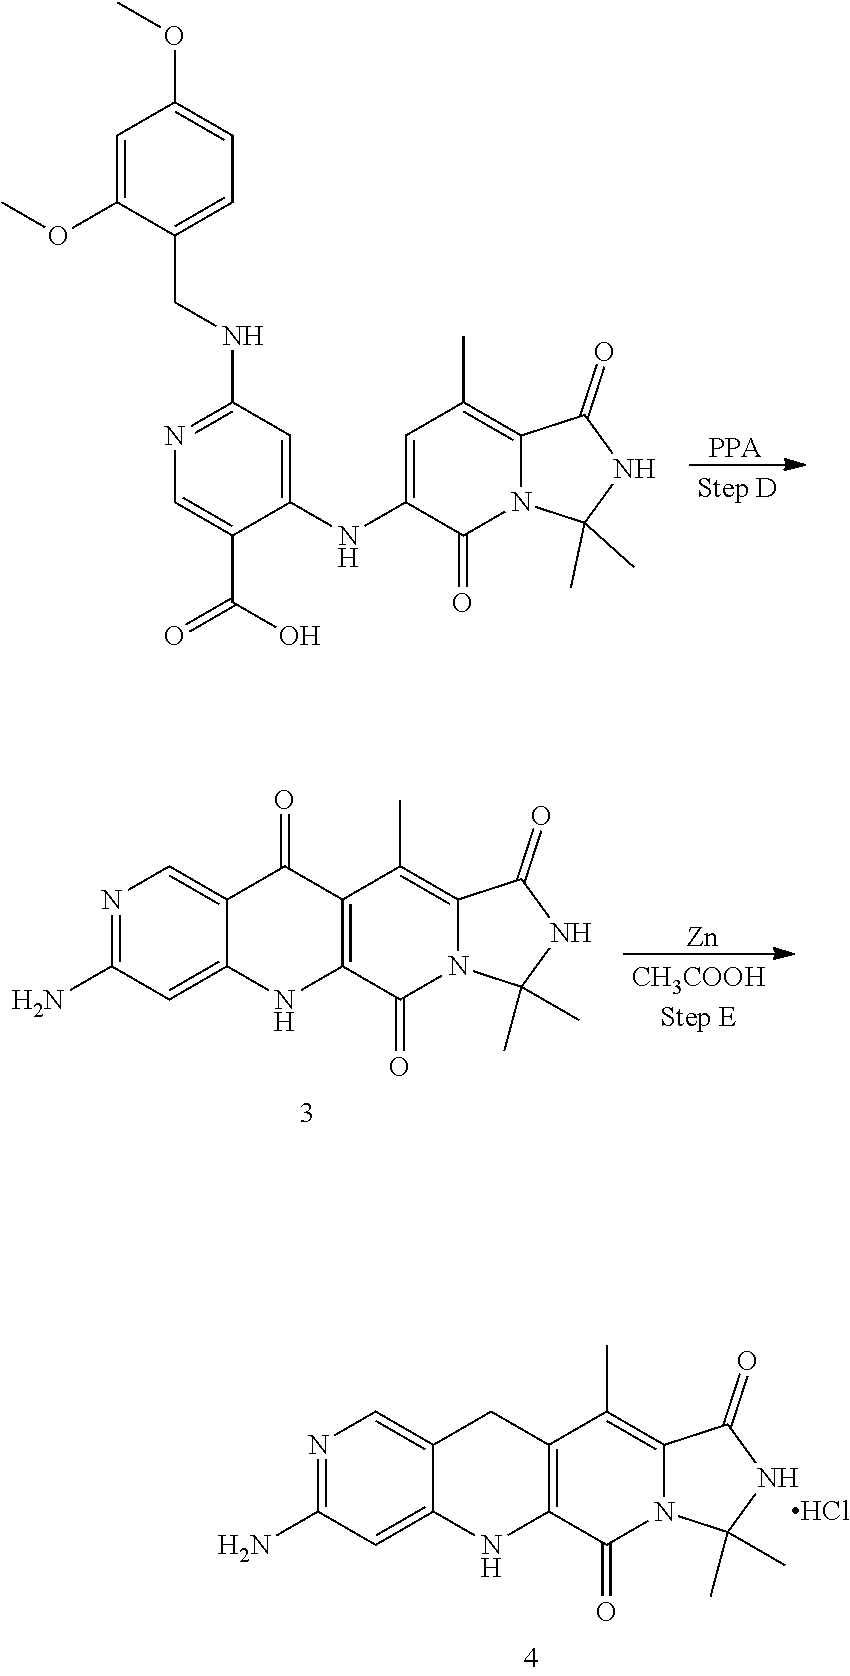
[PPA].COC1=CC(OC)=CC=C1CNC1=NC=C(C(O)=O)C(NC2=CC(C)=C3C(=O)NC(C)(C)N3C2=O)=C1.N1=C(N)C=C2C(=C1)C(=O)C1=C(N2)C(=O)N2C(=C1C)C(=O)NC2(C)C.[Zn].N1=C(N)C=C2C(=C1)CC1=C(N2)C(=O)N2C(=C1C)C(=O)NC2(C)C.Cl
